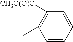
C1(C)=C([CH3O(O)C])C=CC=C1
